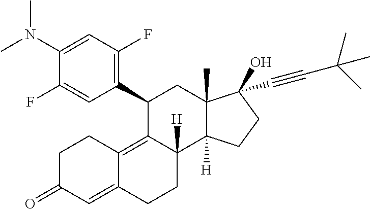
CN(C)C1=CC(F)=C(C2C3=C4C(=CC(=O)CC4)CCC3([H])C3([H])C(C)(C2)C(O)(C#CC(C)(C)C)CC3)C=C1F
